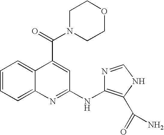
C1=CC=C2C(=C1)C(C(=O)N1CCOCC1)=CC(NC1=C(C(=O)N)NC=N1)=N2
